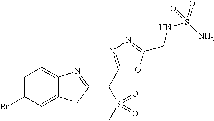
C12=CC(Br)=CC=C1N=C(C(S(=O)(=O)C)C1=NN=C(CNS(=O)(N)=O)O1)S2
